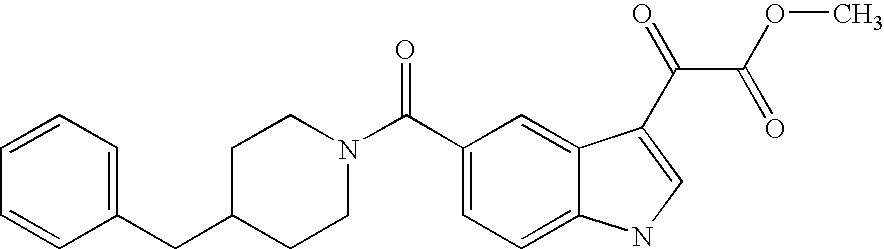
C1=CC=C(CC2CCN(C(C3=CC=C4C(=C3)C(C(C(=O)OC)=O)=CN4)=O)CC2)C=C1
